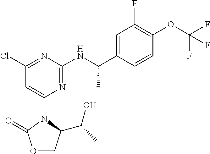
C1(F)=C(OC(F)(F)F)C=CC(C(NC2=NC(N3C(C(C)O)COC3=O)=CC(Cl)=N2)C)=C1
